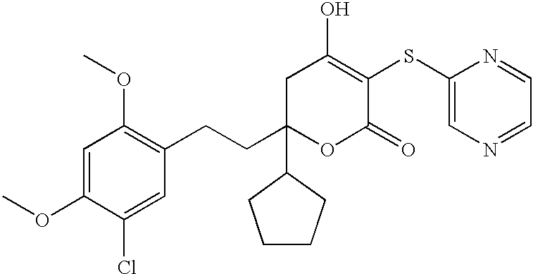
C1C(CCC2=C(OC)C=C(OC)C(Cl)=C2)(C2CCCC2)OC(=O)C(SC2=CN=CC=N2)=C1O
